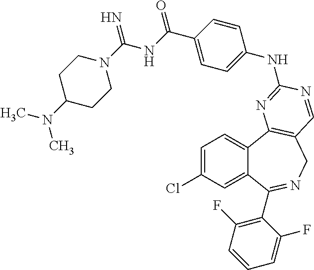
C1=C(Cl)C=C2C(=C1)C1=C(CN=C2C2=C(F)C=CC=C2F)C=NC(NC2=CC=C(C(NC(N3CCC(N(C)C)CC3)=N)=O)C=C2)=N1
